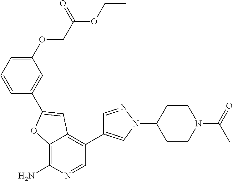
C12=C(N)N=CC(C3=CN(C4CCN(C(C)=O)CC4)N=C3)=C1C=C(C1=CC(OCC(OCC)=O)=CC=C1)O2
